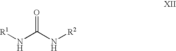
[R1]NC(N[R2])=O
